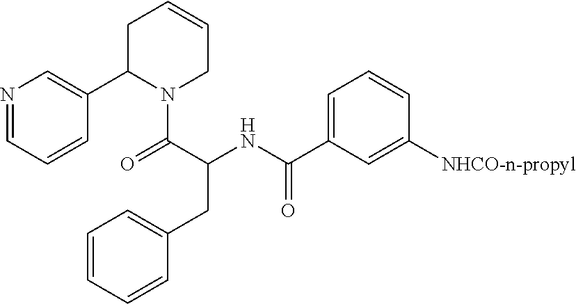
N1=CC=CC(C2N(C(C(NC(=O)C3=CC=CC([NHCO-n-propyl])=C3)CC3=CC=CC=C3)=O)CC=CC2)=C1
